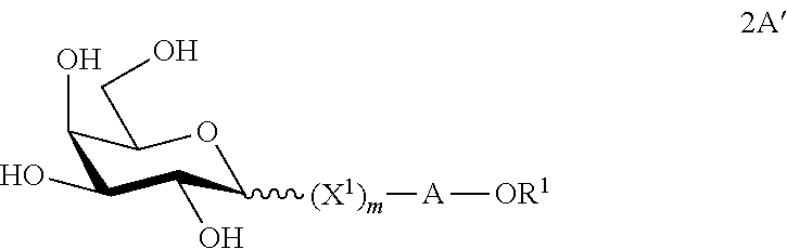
C1(O)C(O)C(O)C([(X1)m][A][OR1])OC1CO
